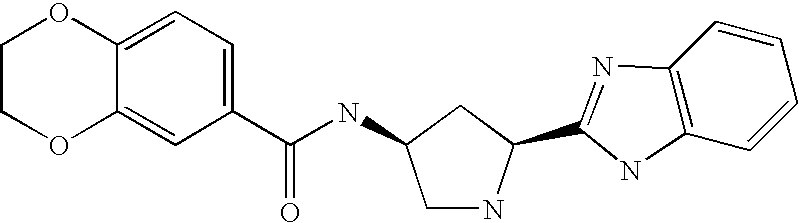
C1COC2=CC(C(NC3CNC(C4=NC5=C(C=CC=C5)N4)C3)=O)=CC=C2O1
